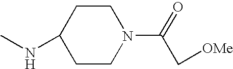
C1CC(NC)CCN1C(=O)C[OMe]
